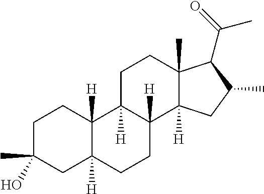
C1C(C)(O)CC2([H])C([H])(C1)C1([H])C([H])(CC2)C2([H])C(C)(CC1)C(C(=O)C)C(C)C2
